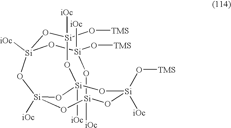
[Si]12([iOc])O[Si](O[TMS])([iOc])O[Si]3([iOc])O[Si]([iOc])(O[Si]([iOc])(O[Si](O[TMS])([iOc])O1)O[Si](O[TMS])([iOc])O3)O2
